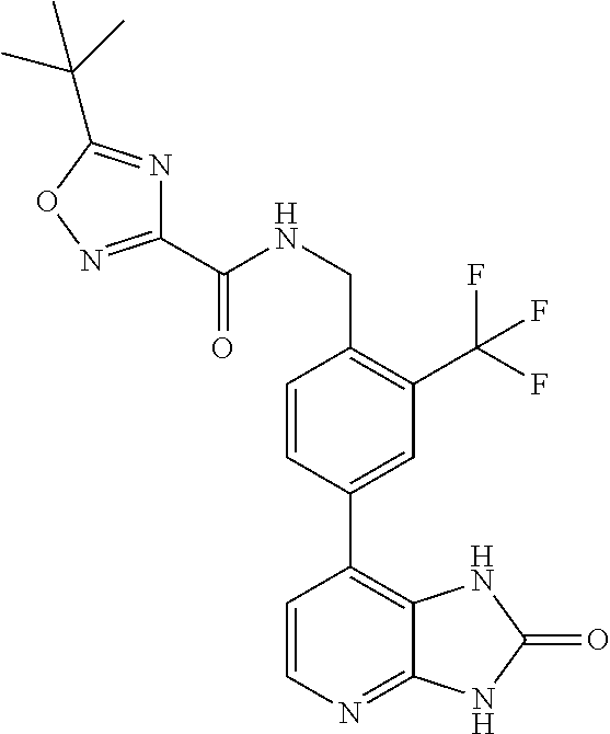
C1=CN=C2C(=C1C1=CC(C(F)(F)F)=C(CNC(=O)C3=NOC(C(C)(C)C)=N3)C=C1)NC(=O)N2
